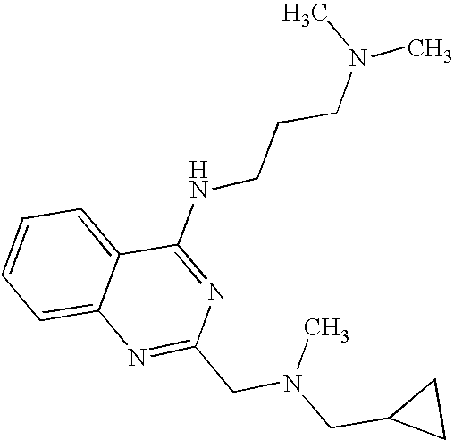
C1=CC=C2C(=C1)N=C(CN(CC1CC1)C)N=C2NCCCN(C)C
